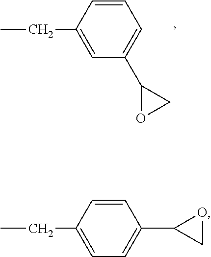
CCC1=CC(C2OC2)=CC=C1.CCC1=CC=C(C2CO2)C=C1
